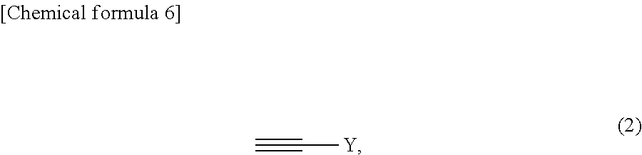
C#C[Y]
